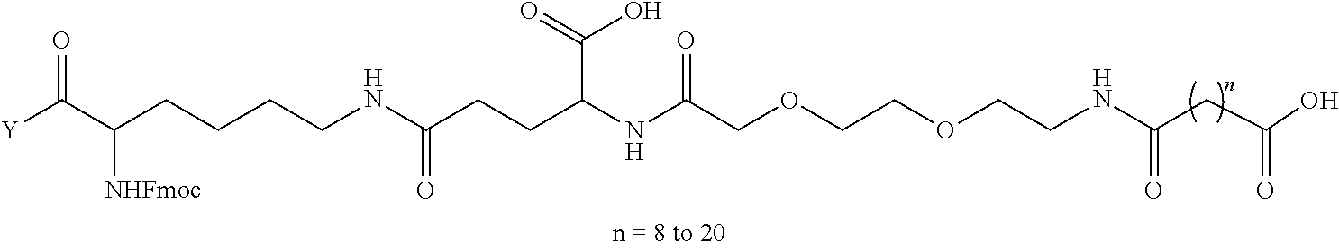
C(CCNC(CCC(NC(COCCOCCNC(=O)CC(O)=O)=O)C(O)=O)=O)CC(C([Y])=O)[NHFmoc]
